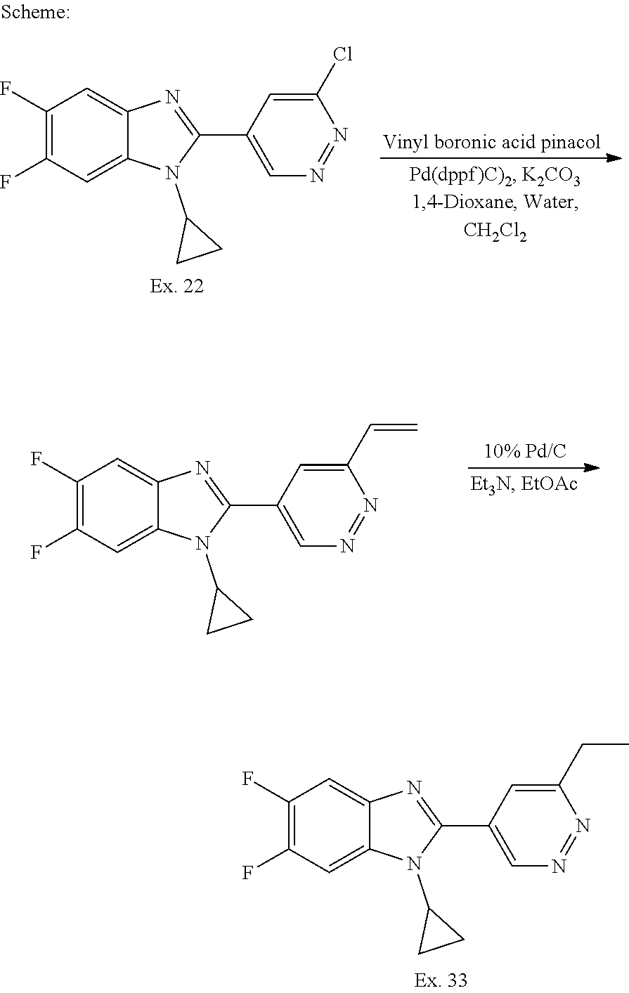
C1(F)=C(F)C=C2C(=C1)N=C(C1=CN=NC(Cl)=C1)N2C1CC1.C1(F)=C(F)C=C2C(=C1)N=C(C1=CN=NC(C=C)=C1)N2C1CC1.C1(F)=C(F)C=C2C(=C1)N=C(C1=CN=NC(CC)=C1)N2C1CC1
